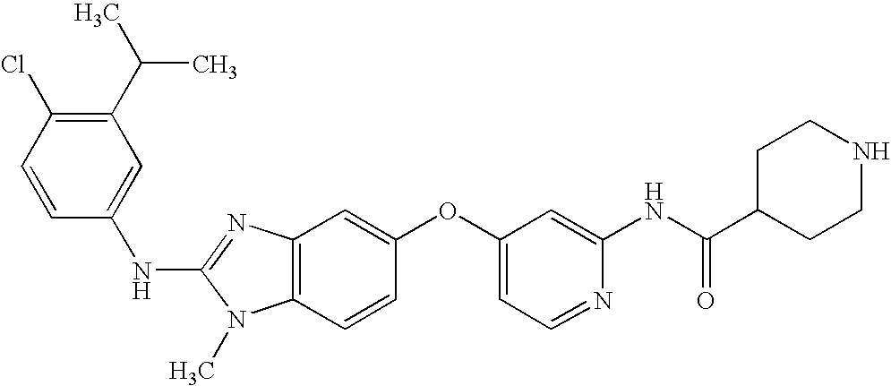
C1(C(C)C)=C(Cl)C=CC(NC2=NC3=C(N2C)C=CC(OC2=CC=NC(NC(C4CCNCC4)=O)=C2)=C3)=C1
